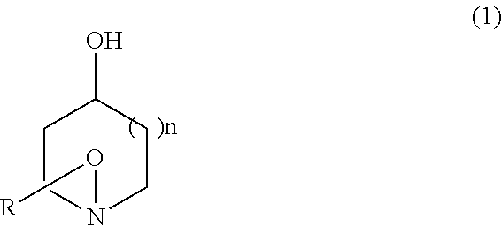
C1CN(O[R])CCC1O
